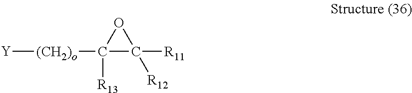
[Y][(CH2)o]C1([R13])C([R11])([R12])O1
